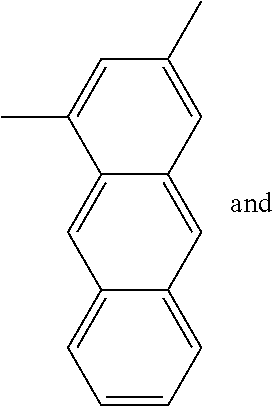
C1=CC=C2C(=C1)C=C1C(=C2)C=C(C)C=C1C
